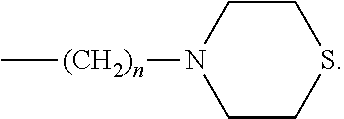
C1CSCCN1[(CH2)n]C
